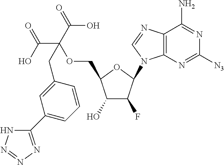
C1(O)C(F)C(N2C3=C(N=C2)C(N)=NC([N3])=N3)OC1COC(C(O)=O)(C(=O)O)CC1=CC(C2=NN=NN2)=CC=C1
